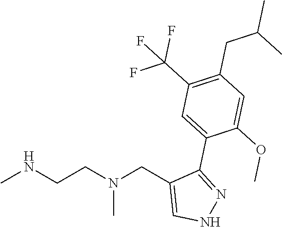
CNCCN(CC1=CNN=C1C1=CC(C(F)(F)F)=C(CC(C)C)C=C1OC)C
